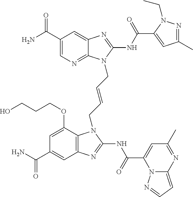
C1(C(N)=O)=CN=C2C(=C1)N=C(NC(=O)C1=CC(C)=NN1CC)N2CC=CCN1C2=C(C=C(C(N)=O)C=C2OCCCO)N=C1NC(=O)C1=CC(C)=NC2=CC=NN12
